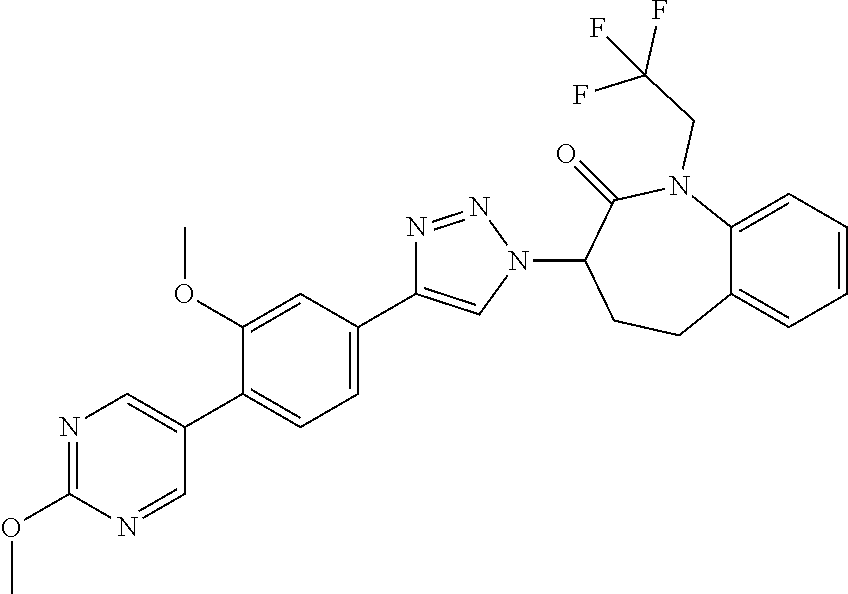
C1(C2=CN=C(OC)N=C2)=CC=C(C2=CN(C3C(=O)N(CC(F)(F)F)C4=CC=CC=C4CC3)N=N2)C=C1OC
